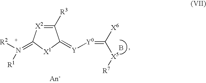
C1([R3])=[X2]C(=N([R1])[R2])[X1]C1=[Y][Y0]=C([X6])[X5][R7].B
